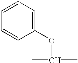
C1=CC=CC(OC(C)C)=C1
